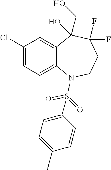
C1(Cl)=CC=C2C(=C1)C(CO)(O)C(F)(F)CCN2S(C1=CC=C(C)C=C1)(=O)=O
